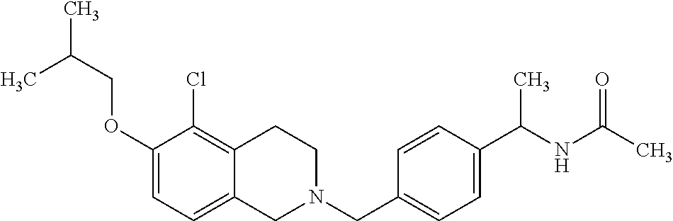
C1(OCC(C)C)=CC=C2C(=C1Cl)CCN(CC1=CC=C(C(NC(C)=O)C)C=C1)C2
